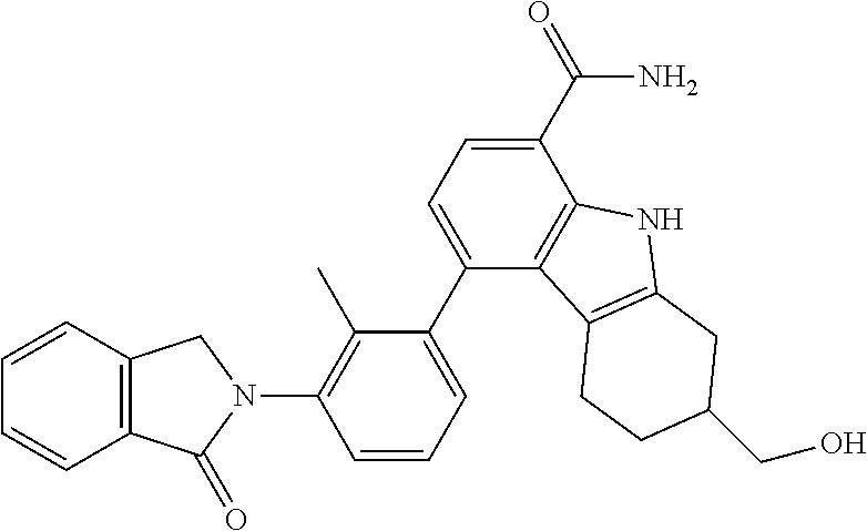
C12=C(C=CC=C1)CN(C1=C(C)C(C3=CC=C(C(=O)N)C4=C3C3=C(N4)CC(CO)CC3)=CC=C1)C2=O
